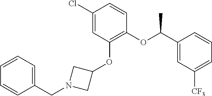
C1(OC(C2=CC([CF3])=CC=C2)C)=C(OC2CN(CC3=CC=CC=C3)C2)C=C(Cl)C=C1
